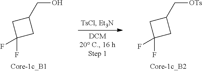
C([OTs])C1CC(F)(F)C1.C(O)C1CC(F)(F)C1
